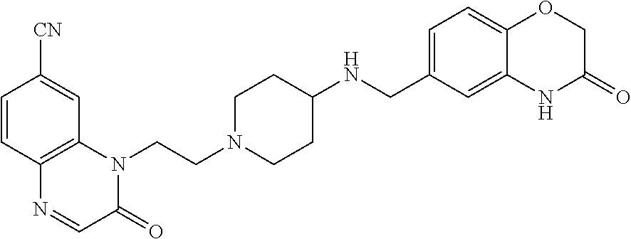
C1=CC2=C(C=C1[CN])N(CCN1CCC(NCC3=CC=C4C(=C3)NC(=O)CO4)CC1)C(=O)C=N2
